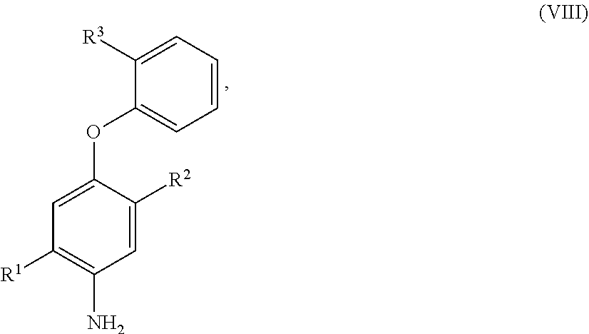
C1=CC=C([R3])C(OC2=CC([R1])=C(N)C=C2[R2])=C1
